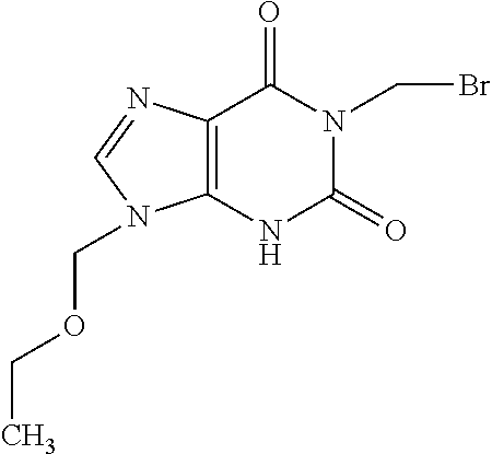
C12=C(NC(=O)N(CBr)C1=O)N(COCC)C=N2
